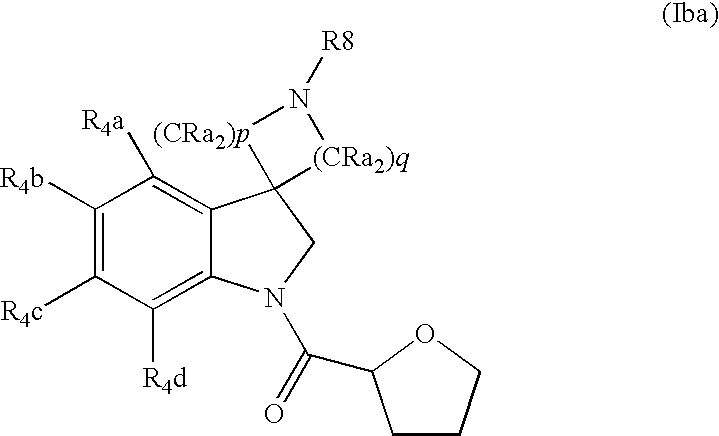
C1([R4b])=C([R4c])C([R4d])=C2C(=C1[R4a])C1(CN2C(=O)C2CCCO2)[(CRa2)q]N([R8])[(CRa2)p]1
